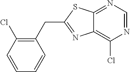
C1(CC2=NC3=C(Cl)N=CN=C3S2)=C(Cl)C=CC=C1
